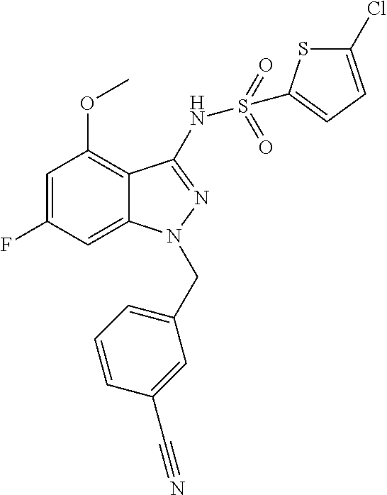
C1=C(F)C=C2C(=C1OC)C(NS(=O)(=O)C1=CC=C(Cl)S1)=NN2CC1=CC=CC(C#N)=C1
